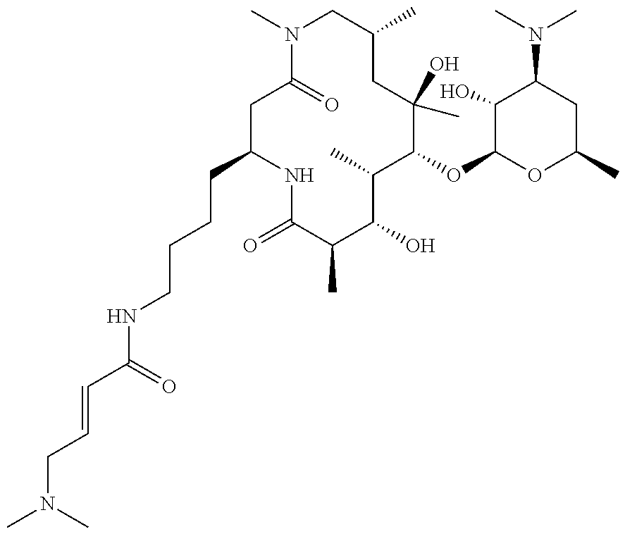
CN(CC=CC(=O)NCCCCC1CC(=O)N(C)CC(C)CC(C)(O)C(OC2OC(C)CC(N(C)C)C2O)C(C)C(O)C(C)C(=O)N1)C
